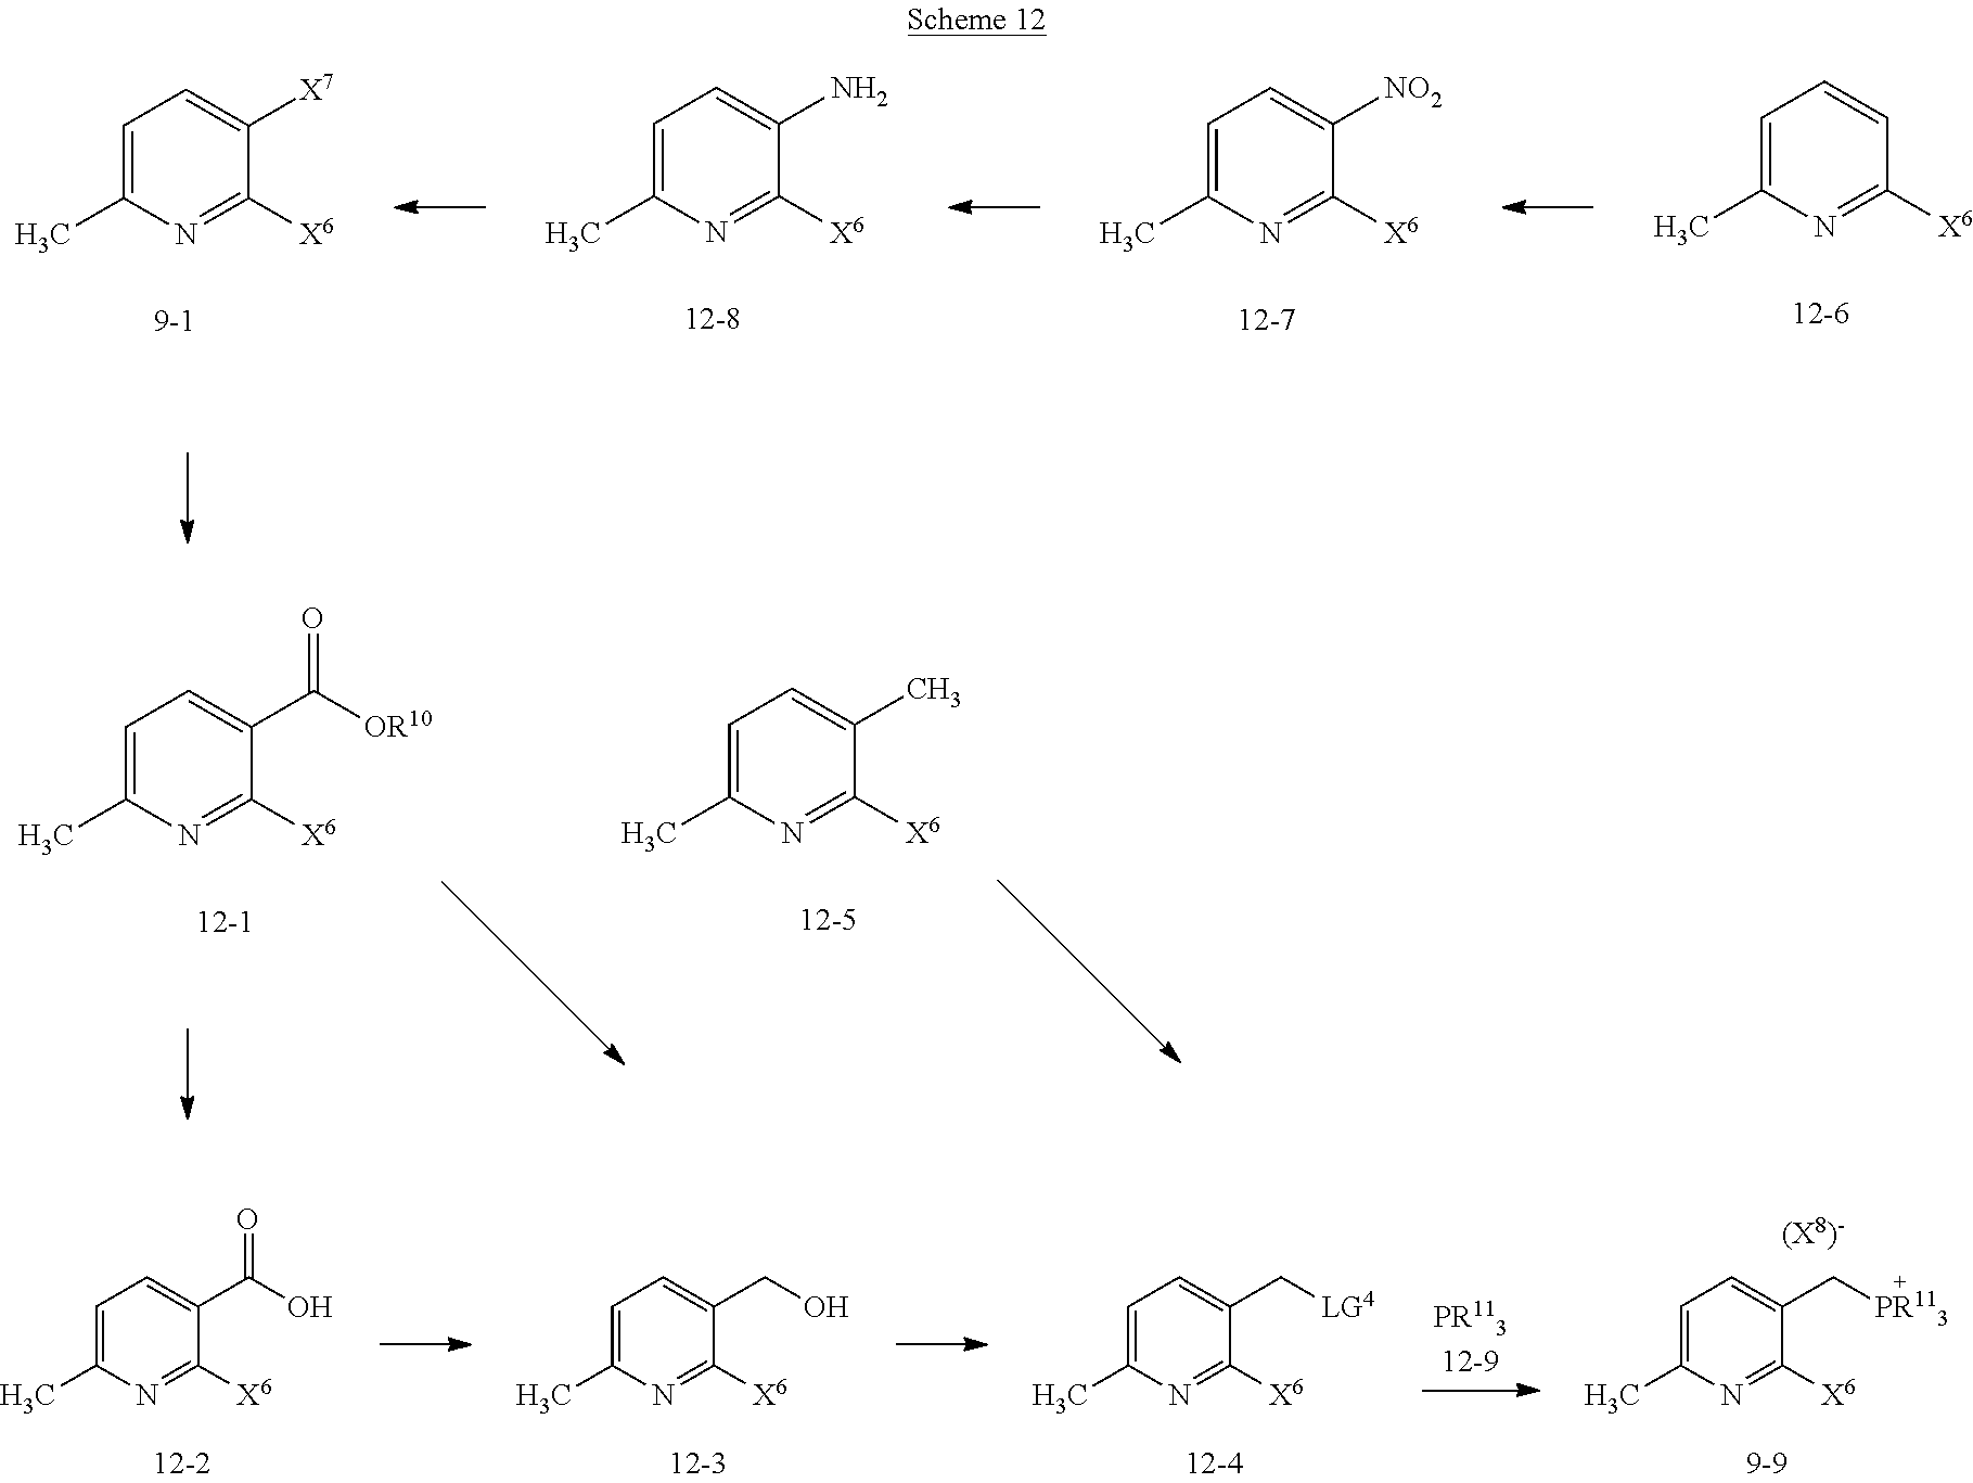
C1=C(C)N=C([X6])C([X7])=C1.C1=C(C)N=C([X6])C(N)=C1.C1=C(C)N=C([X6])C([NO2])=C1.C1=C(C)N=C([X6])C=C1.C1=C(C)N=C([X6])C(C(=O)[OR10])=C1.C1=C(C)N=C([X6])C(C)=C1.C1=C(C)N=C([X6])C(C(=O)O)=C1.C1=C(C)N=C([X6])C(CO)=C1.C1=C(C)N=C([X6])C(C[LG4])=C1.C1=C(C)N=C([X6])C(C[PR113])=C1
